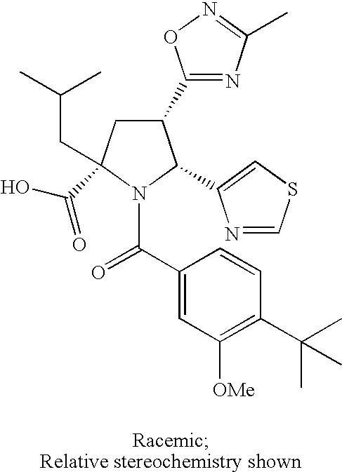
C1(C2=NC(C)=NO2)CC(CC(C)C)(C(O)=O)N(C(C2=CC([OMe])=C(C(C)(C)C)C=C2)=O)C1C1=CSC=N1
